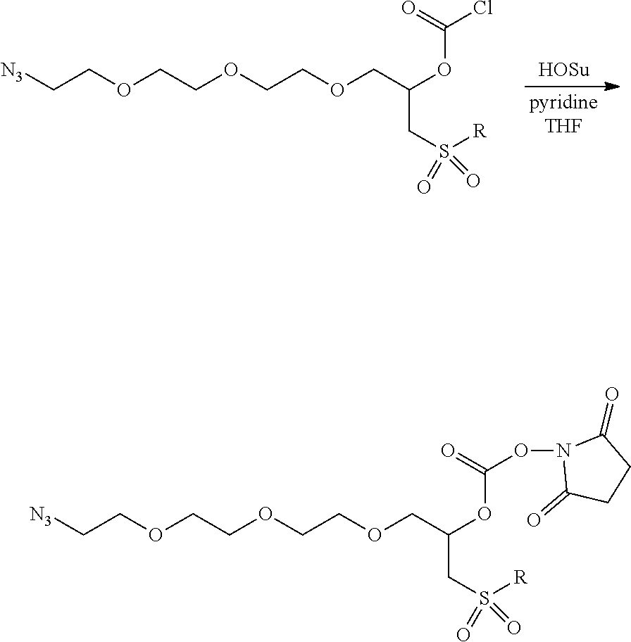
[N3]CCOCCOCCOCC(OC(Cl)=O)CS([R])(=O)=O.[N3]CCOCCOCCOCC(OC(ON1C(=O)CCC1=O)=O)CS([R])(=O)=O
